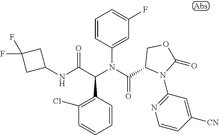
C1=CC(C(C(NC2CC(F)(F)C2)=O)N(C(=O)C2N(C3=NC=CC([CN])=C3)C(=O)OC2)C2=CC(F)=CC=C2)=C(Cl)C=C1
